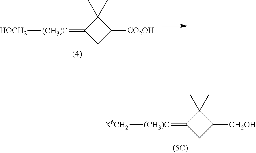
C1(=[(CH3)C][HOCH2])CC([CO2OH])C1(C)C.C1(=[(CH3)C][X6CH2])CC([CH2OH])C1(C)C
